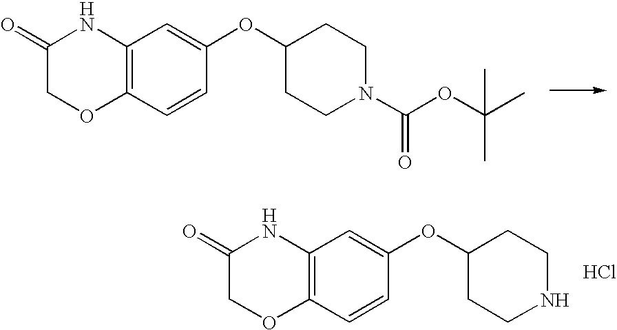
C12=C(C=CC(OC3CCN(C(OC(C)(C)C)=O)CC3)=C1)OCC(=O)N2.C12=C(C=CC(OC3CCNCC3)=C1)OCC(=O)N2.Cl
